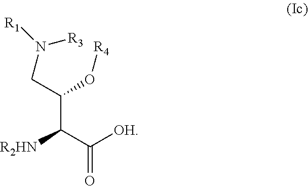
C(C(C([OH])=O)[R2HN])(O[R4])CN([R1])[R3]
